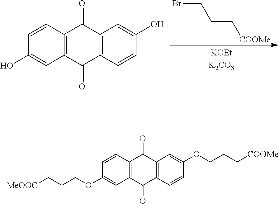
BrCCC[COOMe].C1=CC2=C(C=C1O)C(=O)C1=C(C2=O)C=C(O)C=C1.C1=CC2=C(C=C1OCCC[MeOOC])C(=O)C1=C(C2=O)C=C(OCCC[COOMe])C=C1
